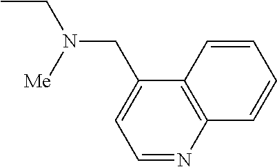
CCN(CC1=CC=NC2=C1C=CC=C2)[Me]
